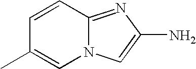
N12C(=NC(N)=C1)C=CC(C)=C2
